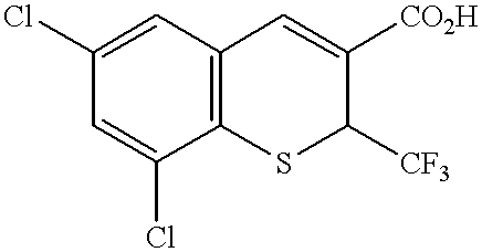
C1=C(Cl)C2=C(C=C1Cl)C=C([CO2H])C([CF3])S2
